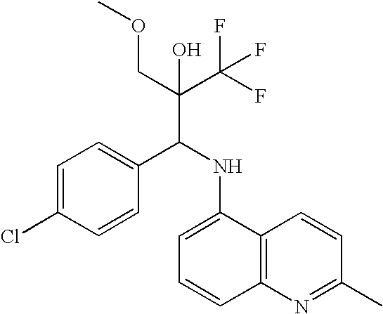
C1=C(Cl)C=CC(C(NC2=CC=CC3=C2C=CC(C)=N3)C(C(F)(F)F)(COC)O)=C1
